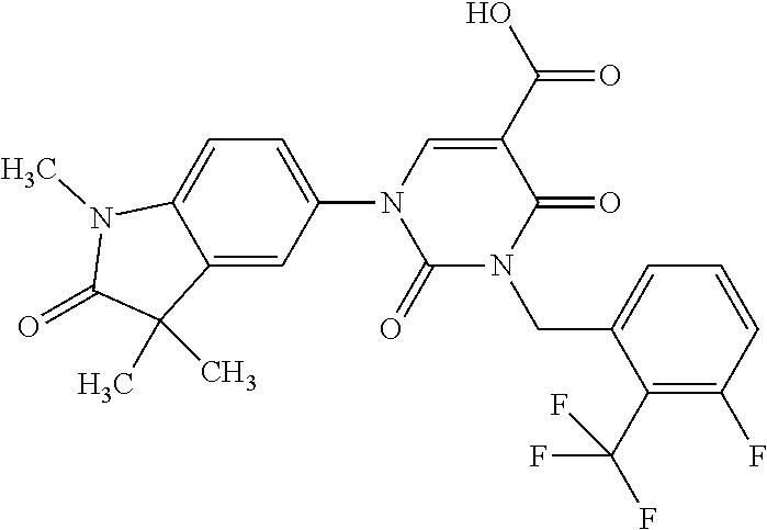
C1(N2C(=O)N(CC3=CC=CC(F)=C3C(F)(F)F)C(=O)C(C(O)=O)=C2)=CC=C2C(=C1)C(C)(C)C(=O)N2C
